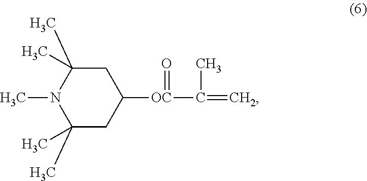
C1(C)(C)CC([OC](C(C)=C)=O)CC(C)(C)N1C
